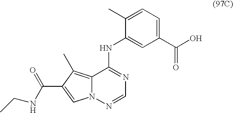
C1(NC2=CC(C(O)=O)=CC=C2C)=NC=NN2C1=C(C)C(C(=O)NCC)=C2
